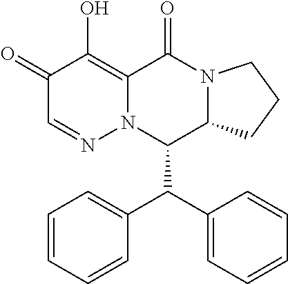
C1(=O)C=NN2C(=C1O)C(=O)N1C(C2C(C2=CC=CC=C2)C2=CC=CC=C2)CCC1
